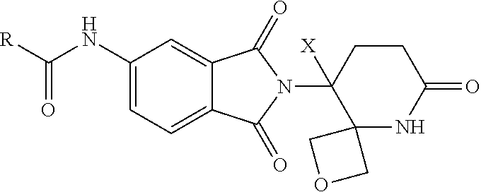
C1(NC([R])=O)=CC=C2C(=C1)C(=O)N(C1([X])C3(NC(=O)CC1)COC3)C2=O
